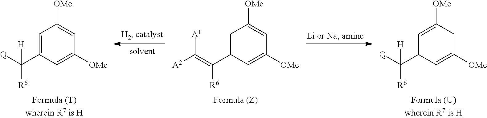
C1=C(C([Q])([R6])[H])C=C([OMe])C=C1[OMe].C1=C(C(=C([A2])[A1])[R6])C=C([OMe])C=C1[OMe].C1=C([OMe])CC([OMe])=CC1C([Q])([R6])[H]
